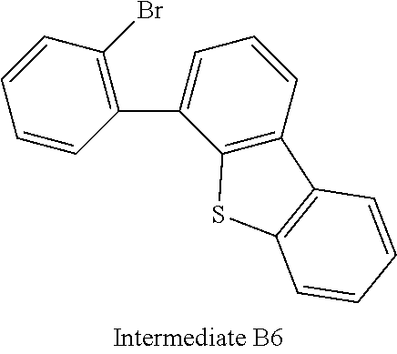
C1(C2=CC=CC3=C2SC2=C3C=CC=C2)=C(Br)C=CC=C1
